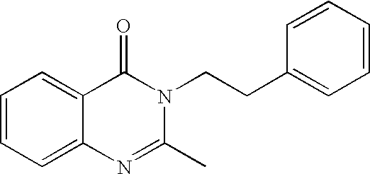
C1=CC=C2C(=C1)C(=O)N(CCC1=CC=CC=C1)C(C)=N2
